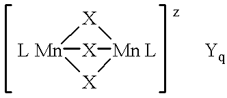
[X]1[Mn L]2[X][L Mn]1[X]2.[Yq]
